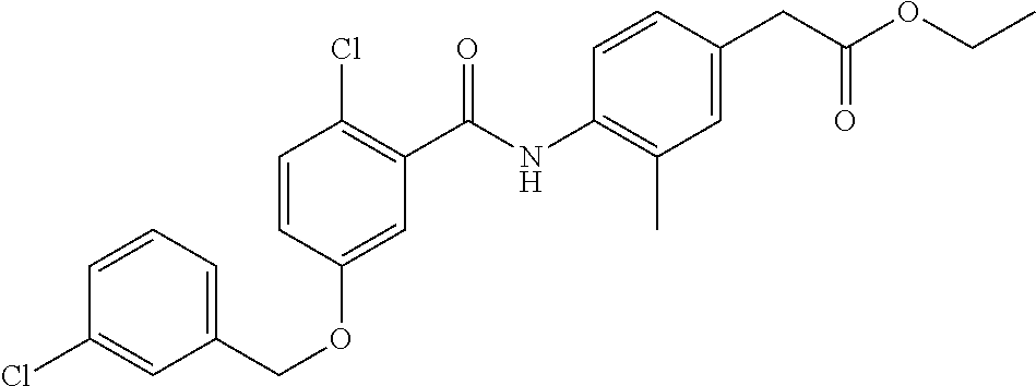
C1=CC(OCC2=CC=CC(Cl)=C2)=CC(C(NC2=C(C)C=C(CC(OCC)=O)C=C2)=O)=C1Cl
